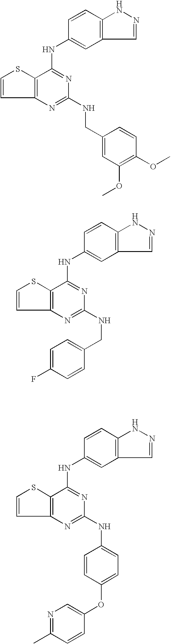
C12=C(N=C(NCC3=CC(OC)=C(OC)C=C3)N=C1NC1=CC3=C(C=C1)NN=C3)C=CS2.C12=C(N=C(NCC3=CC=C(F)C=C3)N=C1NC1=CC3=C(C=C1)NN=C3)C=CS2.C12=C(N=C(NC3=CC=C(OC4=CN=C(C)C=C4)C=C3)N=C1NC1=CC3=C(C=C1)NN=C3)C=CS2
